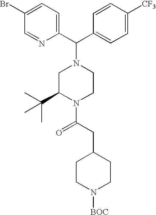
C1=C(Br)C=NC(C(C2=CC=C([CF3])C=C2)N2CC(C(C)(C)C)N(C(CC3CCN([BOC])CC3)=O)CC2)=C1
